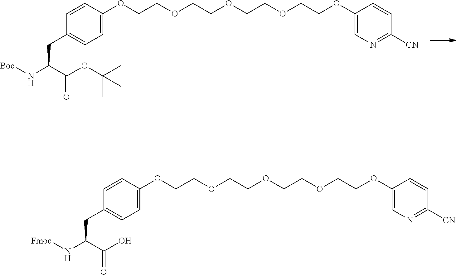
C1=CC(OCCOCCOCCOCCOC2=CN=C([CN])C=C2)=CC=C1CC(C(OC(C)(C)C)=O)N[Boc].C1=CC(OCCOCCOCCOCCOC2=CN=C([CN])C=C2)=CC=C1CC(C(O)=O)N[Fmoc]
